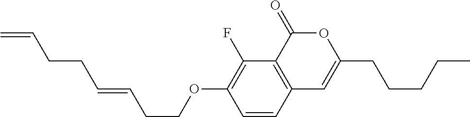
C1=CC2=C(C(F)=C1OCCC=CCCC=C)C(=O)OC(CCCCC)=C2
